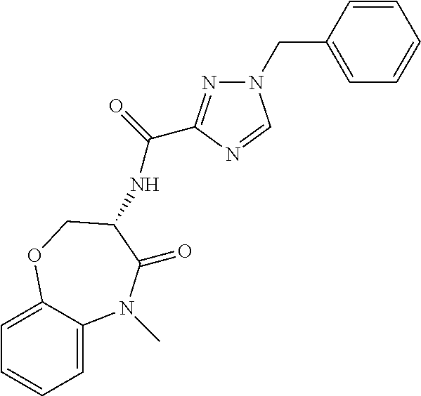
C1=C2C(=CC=C1)OCC(NC(=O)C1=NN(CC3=CC=CC=C3)C=N1)C(=O)N2C
